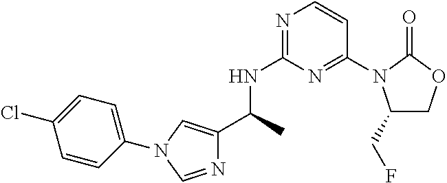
N1=C(NC(C2=CN(C3=CC=C(Cl)C=C3)C=N2)C)N=C(N2C(CF)COC2=O)C=C1
